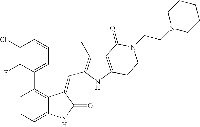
C1=CC(C2=CC=CC(Cl)=C2F)=C2C(=C1)NC(=O)C2=CC1=C(C)C2=C(N1)CCN(CCN1CCCCC1)C2=O
